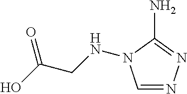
N(CC(O)=O)N1C=NN=C1N
